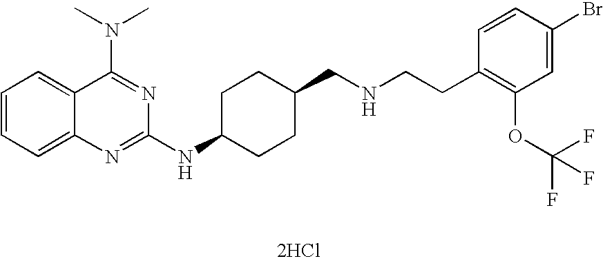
[2HCl].C1=CC=C2C(=C1)C(N(C)C)=NC(NC1CCC(CNCCC3=C(OC(F)(F)F)C=C(Br)C=C3)CC1)=N2
